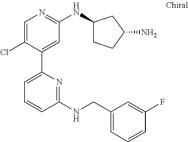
C1=C(Cl)C(C2=CC=CC(NCC3=CC=CC(F)=C3)=N2)=CC(NC2CCC(N)C2)=N1
